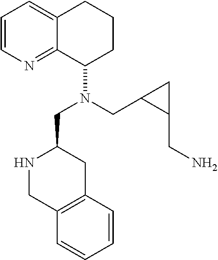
C12=NC=CC=C1CCCC2N(CC1C(CN)C1)CC1NCC2=C(C1)C=CC=C2
